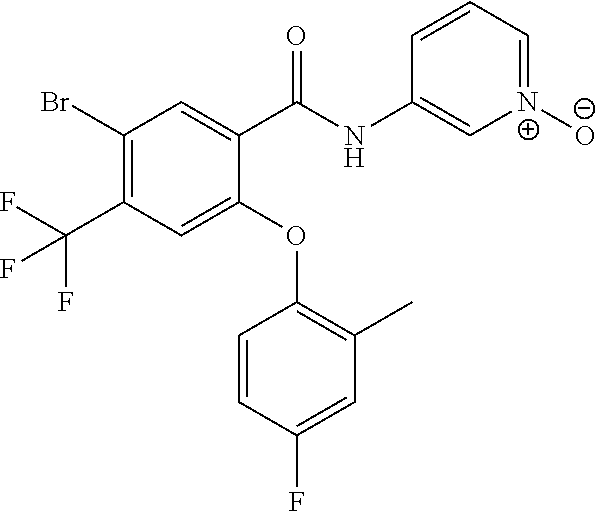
C1(C(NC2=C[N+]([O-])=CC=C2)=O)=CC(Br)=C(C(F)(F)F)C=C1OC1=C(C)C=C(F)C=C1
